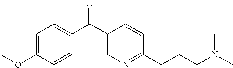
C1=C(OC)C=CC(C(C2=CN=C(CCCN(C)C)C=C2)=O)=C1
